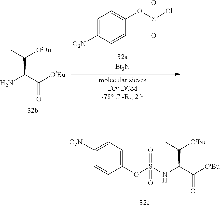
C1=C([O2N])C=CC(OS(Cl)(=O)=O)=C1.NC(C([OtBu])=O)C(C)[OtBu].C1=CC(OS(NC(C([OtBu])=O)C(C)[OtBu])(=O)=O)=CC=C1[O2N]
